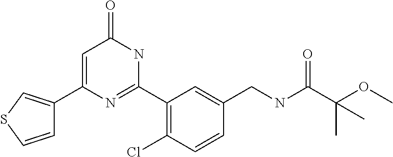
C1=CSC=C1C1=CC(=O)NC(C2=C(Cl)C=CC(CNC(C(C)(OC)C)=O)=C2)=N1
